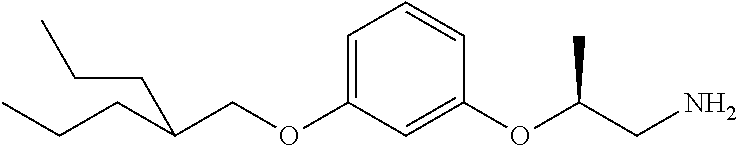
C(COC1=CC=CC(OC(CN)C)=C1)(CCC)CCC
